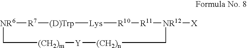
[NR6]1[R7][(D)Trp][Lys][R10][R11][NR12]([X])C[(CH2)n][Y][(CH2)m]C1
